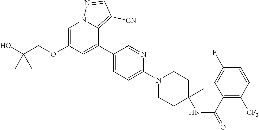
C1=C(OCC(O)(C)C)C=C(C2=CC=C(N3CCC(C)(NC(C4=C([CF3])C=CC(F)=C4)=O)CC3)N=C2)C2=C([CN])C=NN12
